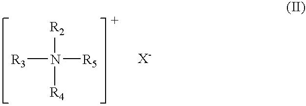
[R3]N([R5])([R2])[R4]
